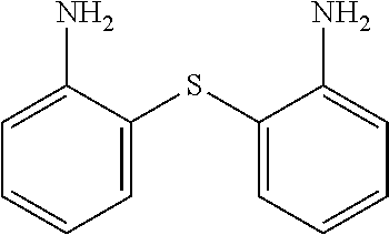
C1=C(N)C(SC2=CC=CC=C2N)=CC=C1
